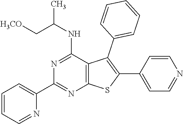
C12=C(C(NC(C)C[H3CO])=NC(C3=CC=CC=N3)=N1)C(C1=CC=CC=C1)=C(C1=CC=NC=C1)S2
